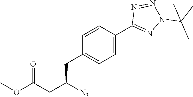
C1(CC(CC(OC)=O)[N3])=CC=C(C2=NN(C(C)(C)C)N=N2)C=C1
